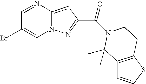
C1=NC2=CC(C(=O)N3CCC4=C(C=CS4)C3(C)C)=NN2C=C1Br
